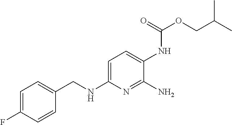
C1=C(F)C=CC(CNC2=CC=C(NC(OCC(C)C)=O)C(N)=N2)=C1
